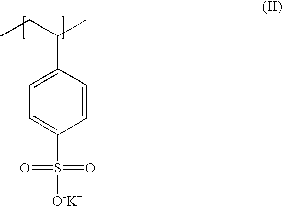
C1=C(C(CC)C)C=CC(S([O-K+])(=O)=O)=C1
